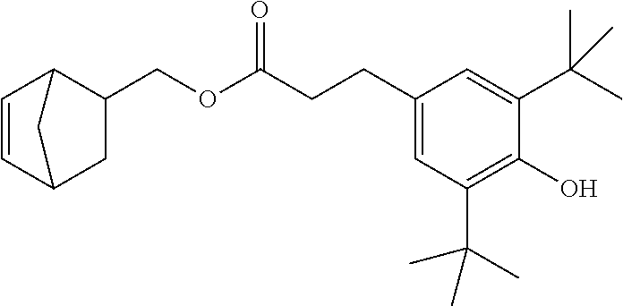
C1=CC2CC(COC(CCC3=CC(C(C)(C)C)=C(O)C(C(C)(C)C)=C3)=O)C1C2
